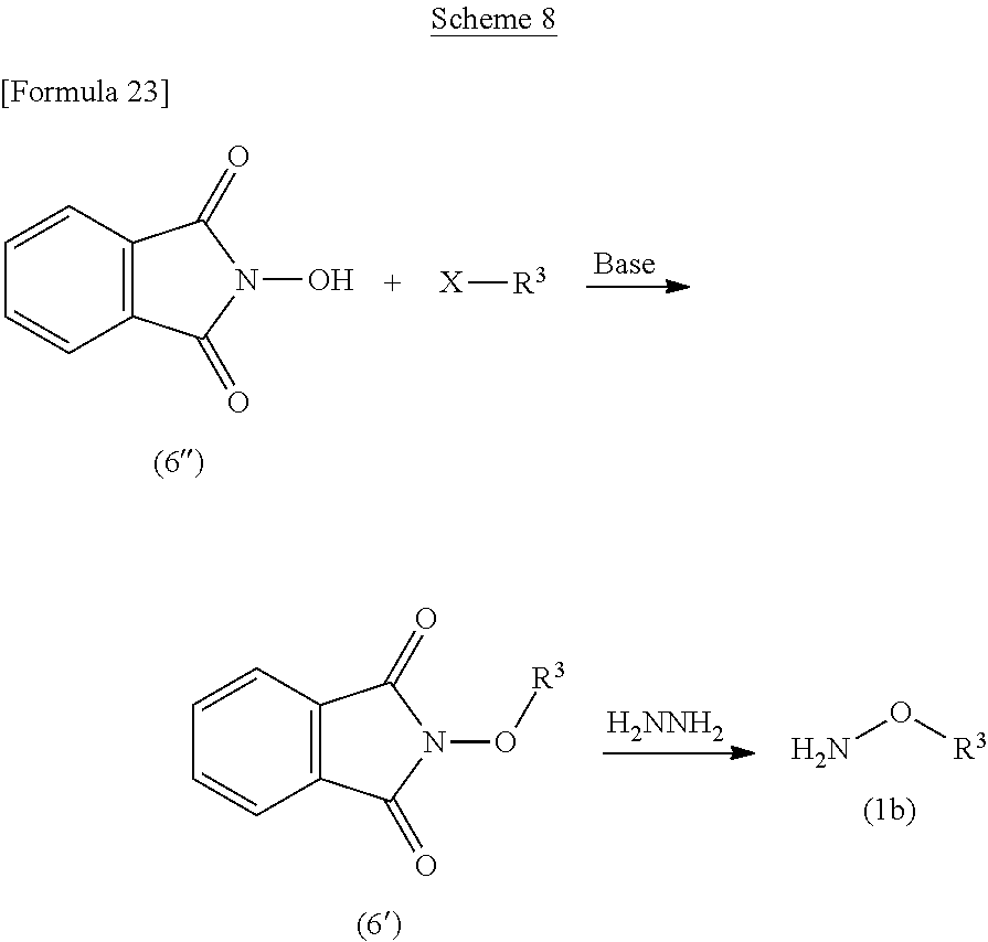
C12=C(C=CC=C1)C(=O)N(O)C2=O.[X][R3].C12=C(C=CC=C1)C(=O)N(O[R3])C2=O.[H2NNH2].NO[R3]
